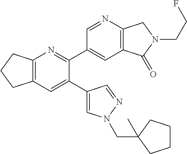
C12=C(C=C(C3=CN(CC4(C)CCCC4)N=C3)C(C3=CC4=C(N=C3)CN(CCF)C4=O)=N1)CCC2
